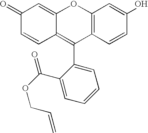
C1(=O)C=CC2=C(C3=CC=CC=C3C(OCC=C)=O)C3=C(OC2=C1)C=C(O)C=C3
